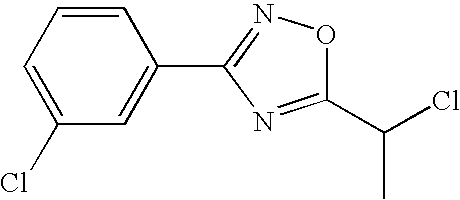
C1(C(C)Cl)=NC(C2=CC(Cl)=CC=C2)=NO1
